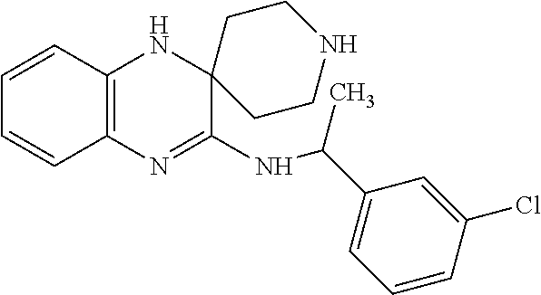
C12=C(N=C(NC(C3=CC=CC(Cl)=C3)C)C3(N1)CCNCC3)C=CC=C2
